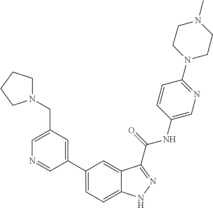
C1(CN2CCCC2)=CN=CC(C2=CC=C3C(=C2)C(C(NC2=CN=C(N4CCN(C)CC4)C=C2)=O)=NN3)=C1
